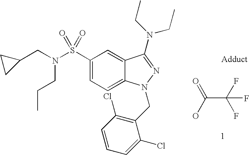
C1(S(N(CC2CC2)CCC)(=O)=O)=CC=C2C(=C1)C(N(CC)CC)=NN2CC1=C(Cl)C=CC=C1Cl.C(C(F)(F)F)(=O)O
